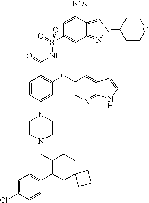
C1=C(Cl)C=CC(C2=C(CN3CCN(C4=CC(OC5=CN=C6C(=C5)C=CN6)=C(C(=O)NS(C5=CC6=NN(C7CCOCC7)C=C6C([NO2])=C5)(=O)=O)C=C4)CC3)CCC3(C2)CCC3)=C1
